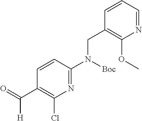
N1=C(N(CC2=C(OC)N=CC=C2)[Boc])C=CC(C([H])=O)=C1Cl
